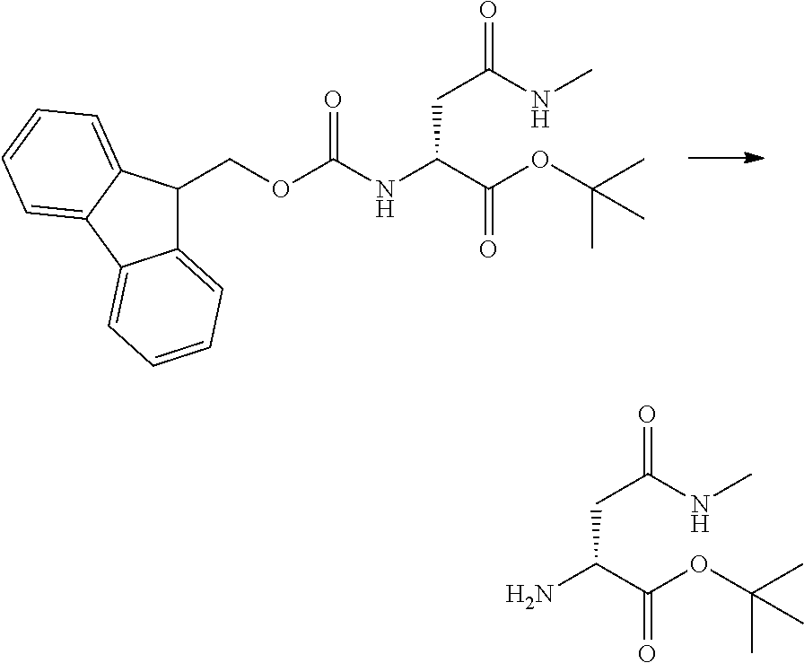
C1(COC(NC(C(OC(C)(C)C)=O)CC(=O)NC)=O)C2=CC=CC=C2C2=CC=CC=C12.NC(C(OC(C)(C)C)=O)CC(=O)NC
